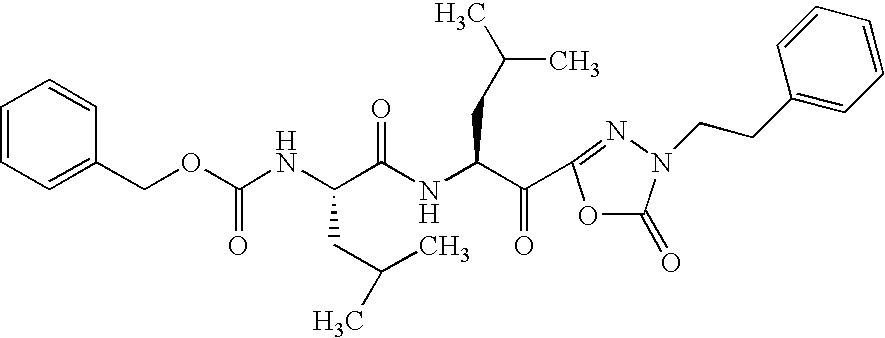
N(C(OCC1=CC=CC=C1)=O)C(C(NC(C(=O)C1=NN(CCC2=CC=CC=C2)C(=O)O1)CC(C)C)=O)CC(C)C
